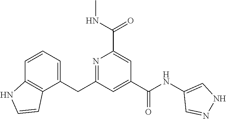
C1=CC=C(CC2=NC(C(NC)=O)=CC(C(NC3=CNN=C3)=O)=C2)C2=C1NC=C2
